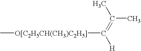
C[O[C2H5CH(CH3)C2H5]]C([H])=C(C)C
